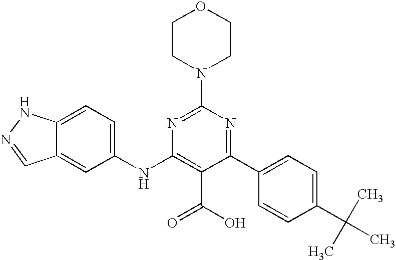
C1(C2=CC=C(C(C)(C)C)C=C2)=NC(N2CCOCC2)=NC(NC2=CC=C3C(=C2)C=NN3)=C1C(O)=O
